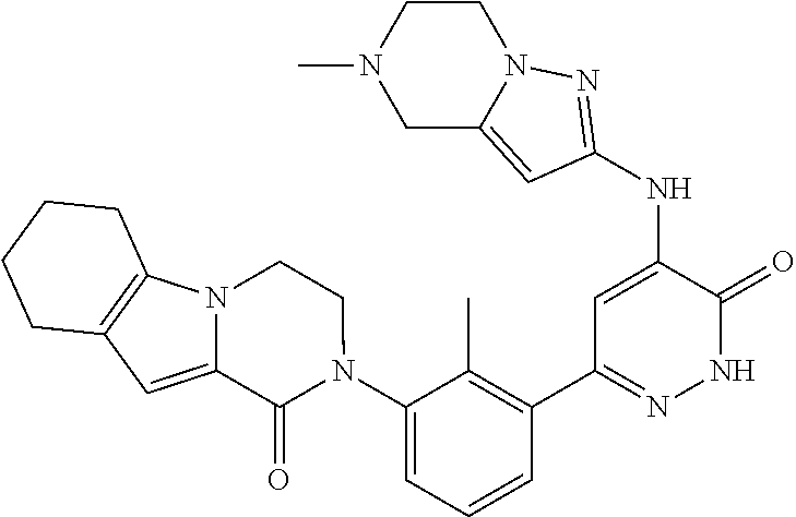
C1C2=CC(NC3=CC(C4=C(C)C(N5C(=O)C6=CC7=C(N6CC5)CCCC7)=CC=C4)=NNC3=O)=NN2CCN1C
